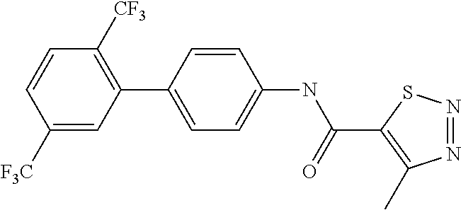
C1([F3C])=CC(C2=CC=C(NC(C3=C(C)N=NS3)=O)C=C2)=C([CF3])C=C1
